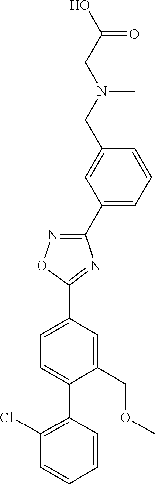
C1(C2=CC=CC(CN(CC(O)=O)C)=C2)=NOC(C2=CC=C(C3=C(Cl)C=CC=C3)C(COC)=C2)=N1
